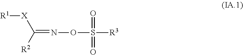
O=S(=O)([R3])ON=C([X][R1])[R2]
